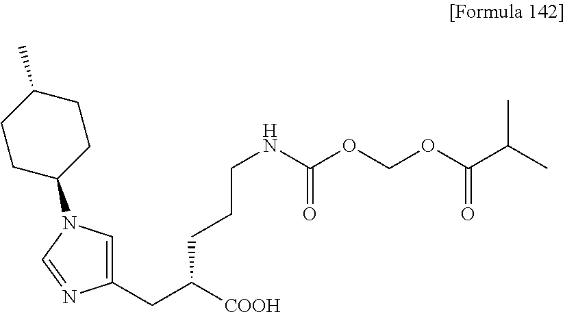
C1(CC([COOH])CCCNC(OCOC(C(C)C)=O)=O)=CN(C2CCC(C)CC2)C=N1
